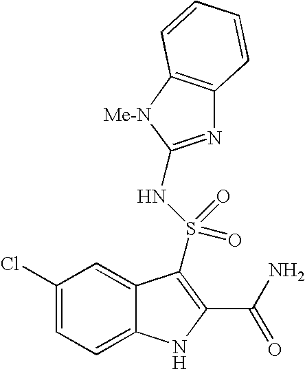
C1(Cl)=CC=C2C(=C1)C(S(NC1=NC3=C([Me-N]1)C=CC=C3)(=O)=O)=C(C(N)=O)N2
